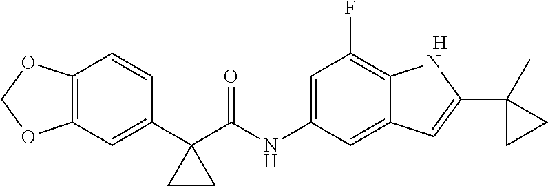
C1(C2(C(NC3=CC(F)=C4C(=C3)C=C(C3(C)CC3)N4)=O)CC2)=CC2=C(C=C1)OCO2.[H]
